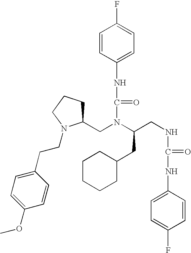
C(N(C(NC1=CC=C(F)C=C1)=O)C(CNC(NC1=CC=C(F)C=C1)=O)CC1CCCCC1)C1CCCN1CCC1=CC=C(OC)C=C1
